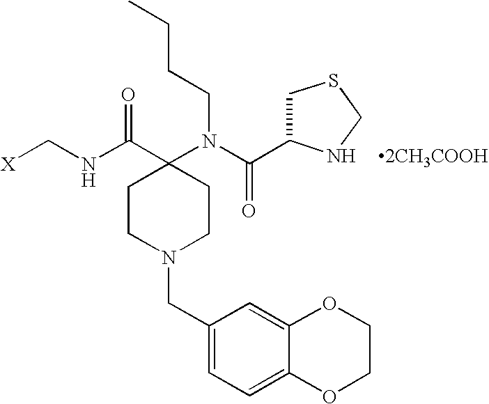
C1CN(CC2=CC=C3C(=C2)OCCO3)CCC1(N(CCCC)C(=O)C1CSCN1)C(=O)NC[X]
